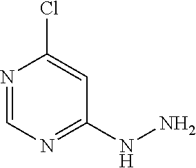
N1=CN=C(NN)C=C1Cl
